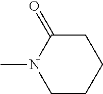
C1C(=O)N(C)CCC1
